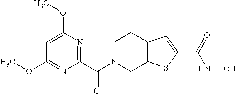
C1(C(N2CC3=C(CC2)C=C(C(=O)NO)S3)=O)=NC(OC)=CC(OC)=N1
